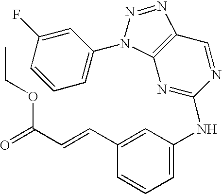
C1=C(NC2=NC3=C(C=N2)N=NN3C2=CC=CC(F)=C2)C=C(C=CC(=O)OCC)C=C1
